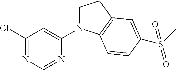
C1(Cl)=NC=NC(N2CCC3=C2C=CC(S(C)(=O)=O)=C3)=C1
